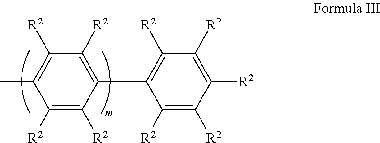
C1([R2])=C([R2])C(C2=C([R2])C([R2])=C([R2])C([R2])=C2[R2])=C([R2])C([R2])=C1C
